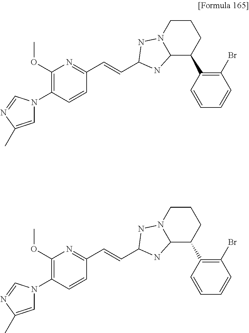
C1CN2C(C(C3=C(Br)C=CC=C3)C1)NC(C=CC1=NC(OC)=C(N3C=C(C)N=C3)C=C1)N2.C1CN2C(C(C3=C(Br)C=CC=C3)C1)NC(C=CC1=NC(OC)=C(N3C=C(C)N=C3)C=C1)N2
